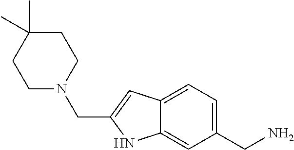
C(C1=CC2=CC=C(CN)C=C2N1)N1CCC(C)(C)CC1
